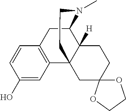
C1=CC(O)=CC2=C1CC1C3([H])C2(CCN1C)CC1(CC3)OCCO1
